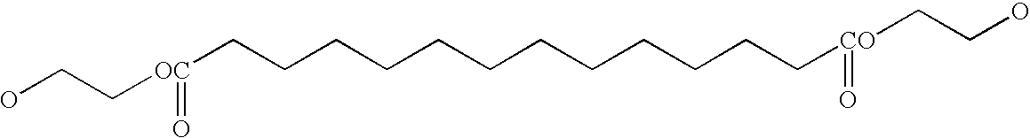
OCC[OC](=O)CCCCCCCCCCCC[CO](=O)CCO
